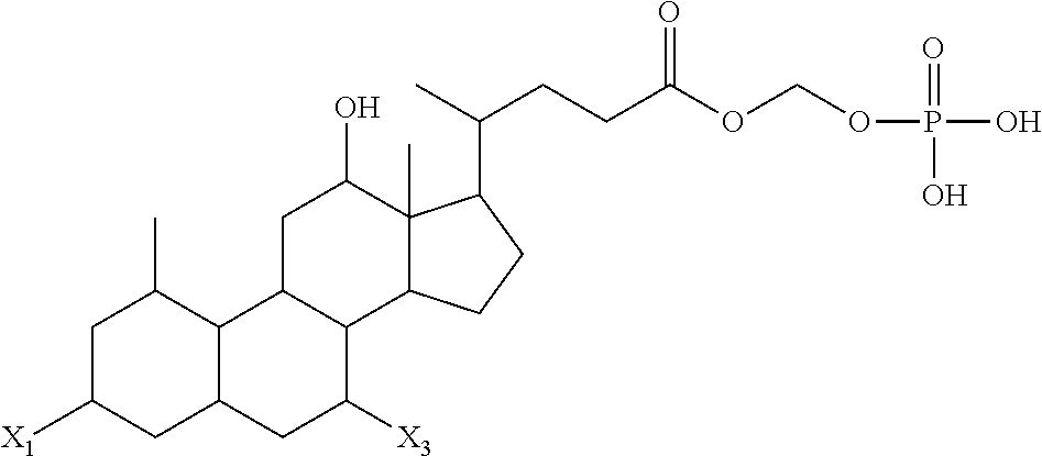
C1C([X1])CC2C(C1C)C1C(C([X3])C2)C2C(C)(C(O)C1)C(C(C)CCC(OCOP(O)(=O)O)=O)CC2
